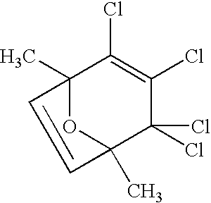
C12(C)OC(C)(C(Cl)(Cl)C(Cl)=C1Cl)C=C2
